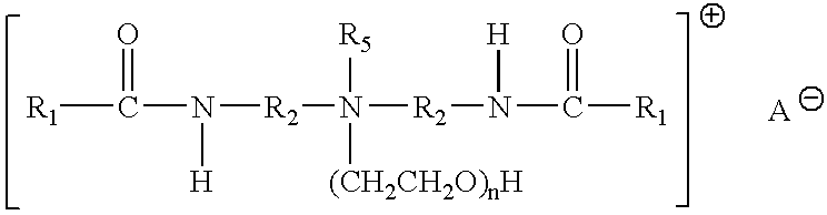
[R1]C(=O)N([H])[R2]N([R5])([(CH2CH2O)nH])[R2]N([H])C(=O)[R1]
